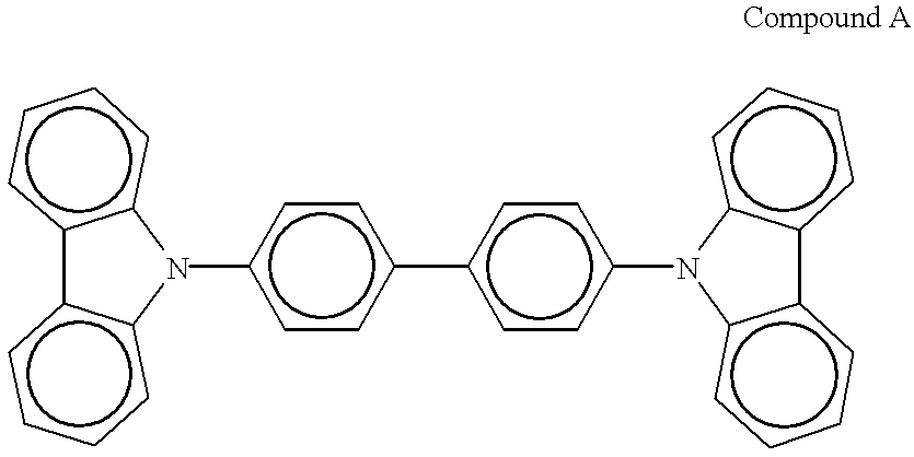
c12c(cccc1)N(c1ccc(-c3ccc(N4c5c(cccc5)-c5c4cccc5)cc3)cc1)c1c-2cccc1
